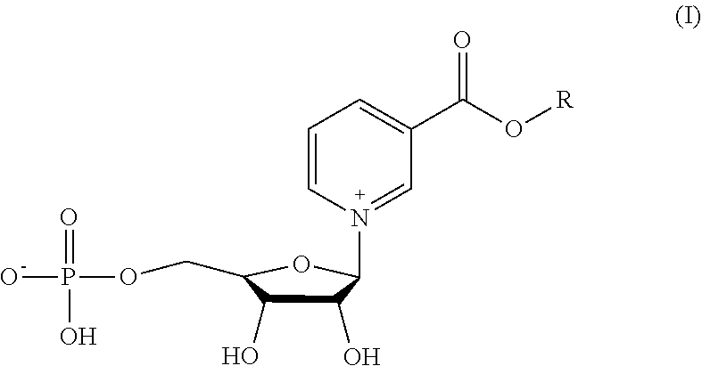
C1=CN(C2C(O)C(O)C(COP(O)(=O)O)O2)=CC(C(O[R])=O)=C1
